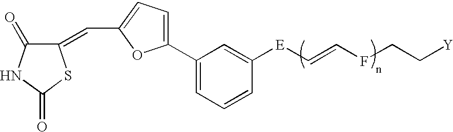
C1(=CC2=CC=C(C3=CC=CC([E]C=CFCC[Y])=C3)O2)C(=O)NC(=O)S1
